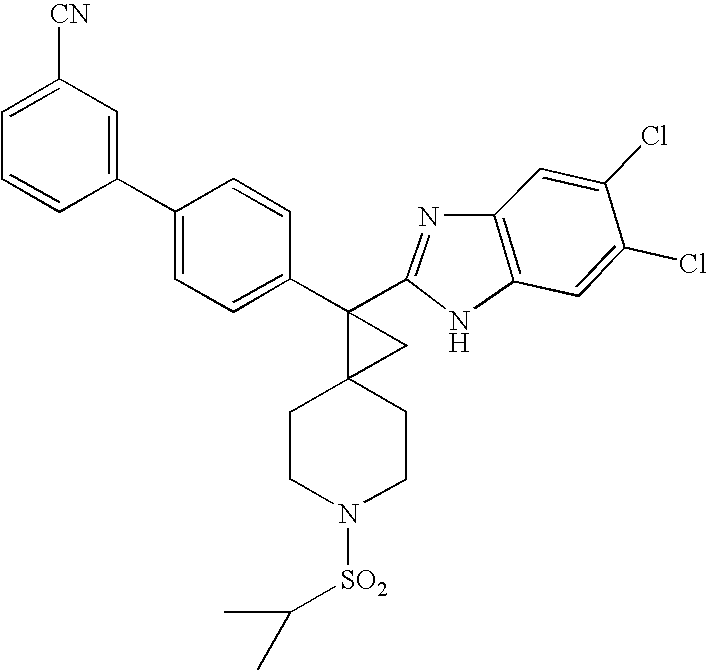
C1=C(Cl)C(Cl)=CC2=C1N=C(C1(C3=CC=C(C4=CC([CN])=CC=C4)C=C3)C3(CCN([SO2]C(C)C)CC3)C1)N2
